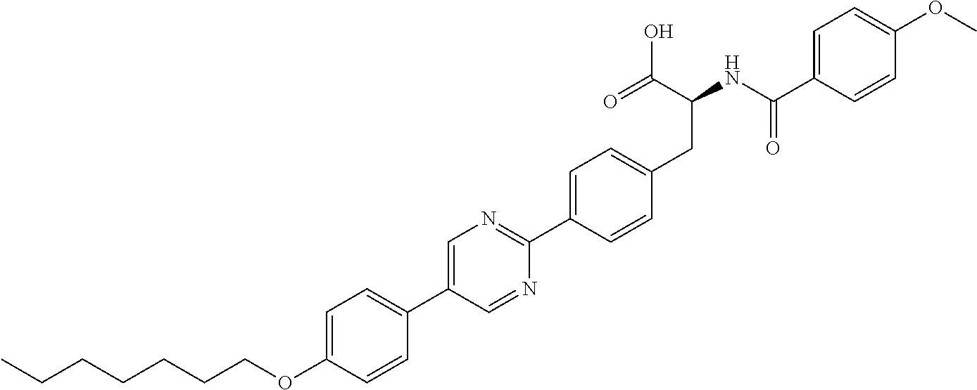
C(OC1=CC=C(C2=CN=C(C3=CC=C(CC(NC(C4=CC=C(OC)C=C4)=O)C(O)=O)C=C3)N=C2)C=C1)CCCCCC
